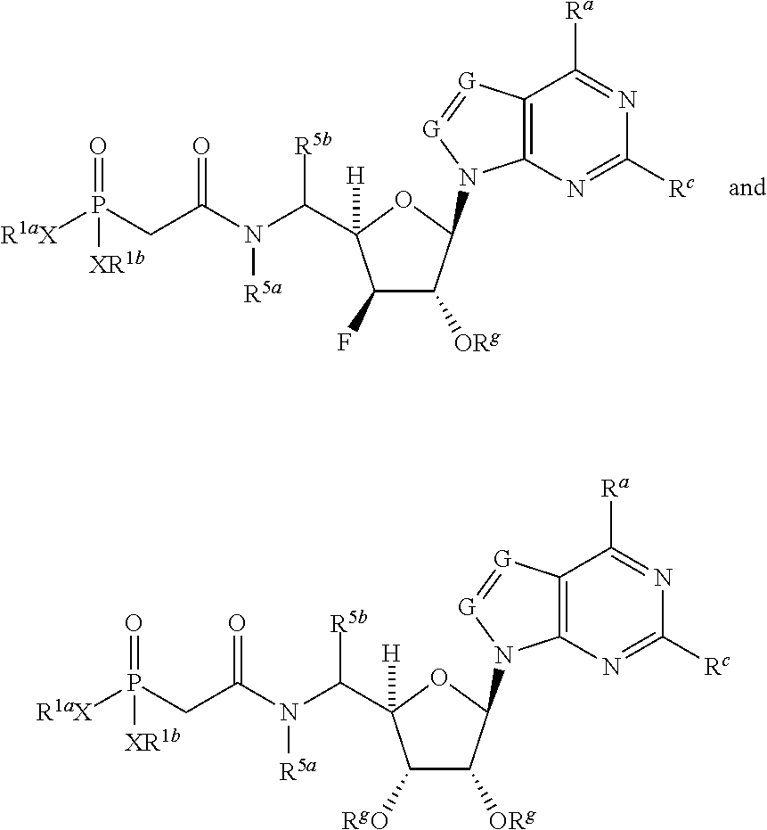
C12=C(N=C([Rc])N=C1[Ra])N(C1C([ORg])C(F)C(C(N(C(CP([R1aX])(=O)[XR1b])=O)[R5a])[R5b])([H])O1)[G]=[G]2.C12=C(N=C([Rc])N=C1[Ra])N(C1C([ORg])C([RgO])C(C(N(C(CP([R1aX])(=O)[XR1b])=O)[R5a])[R5b])([H])O1)[G]=[G]2
